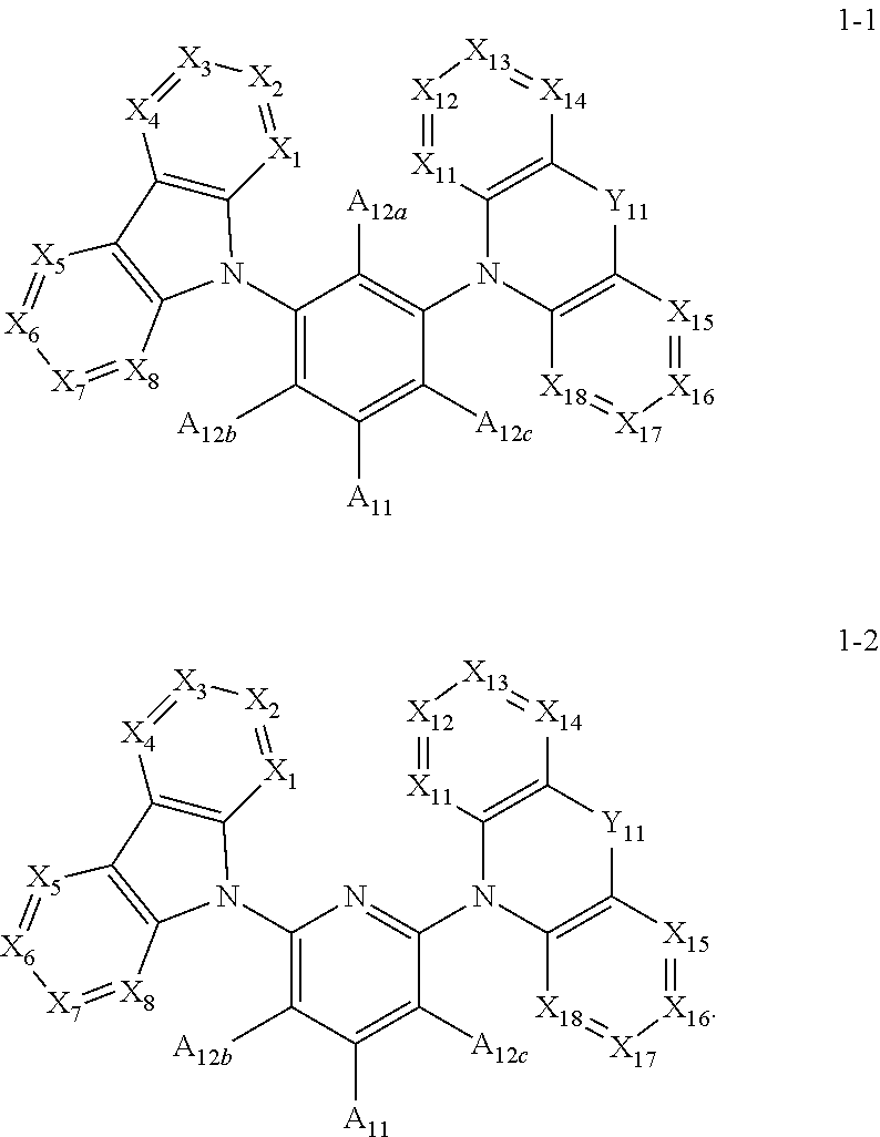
C12=C([X1]=[X2][X3]=[X4]1)N(C1=C([A12b])C([A11])=C([A12c])C(N3C4=C([Y11]C5=C3[X18]=[X17][X16]=[X15]5)[X14]=[X13][X12]=[X11]4)=C1[A12a])C1=C2[X5]=[X6][X7]=[X8]1.C12=C([X1]=[X2][X3]=[X4]1)N(C1=C([A12b])C([A11])=C([A12c])C(N3C4=C([Y11]C5=C3[X18]=[X17][X16]=[X15]5)[X14]=[X13][X12]=[X11]4)=N1)C1=C2[X5]=[X6][X7]=[X8]1
